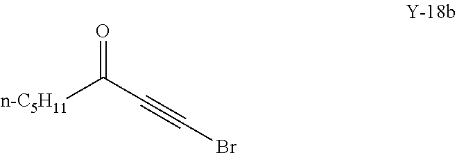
O=C(C#CBr)[n-C5H11]
